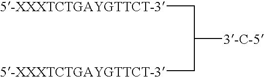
C([3-C-5])(C[5-XXXTCTGAYGTTCT-3])C[5-XXXTCTGAYGTTCT-3]
